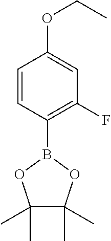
C1=CC(B2OC(C)(C)C(C)(C)O2)=C(F)C=C1OCC
